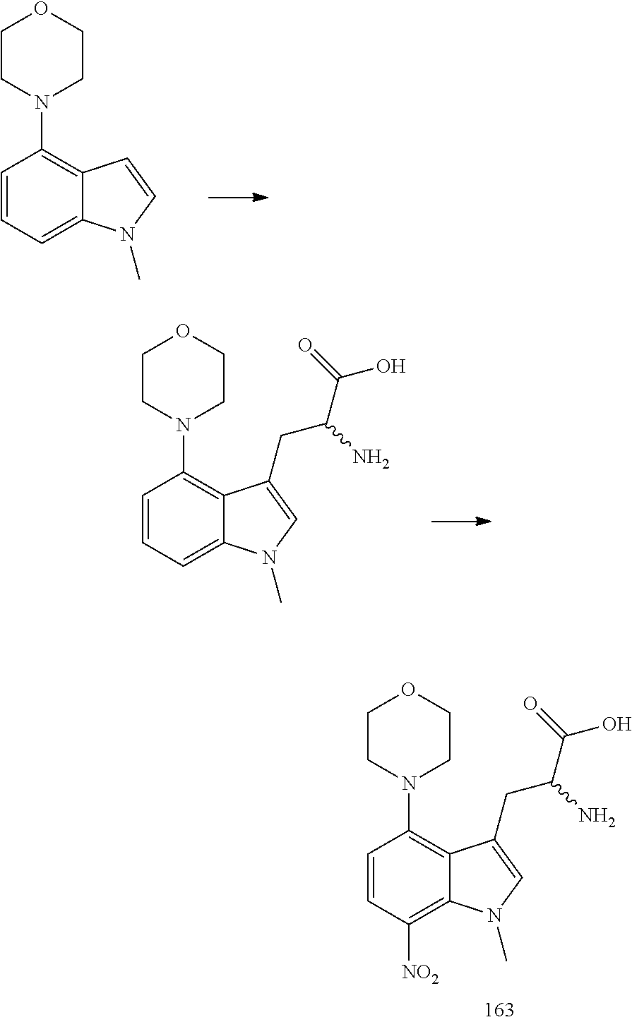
C1=CC=C2C(=C1N1CCOCC1)C=CN2C.C1=CC=C2C(=C1N1CCOCC1)C(CC(C(=O)O)N)=CN2C.C1=CC([NO2])=C2C(=C1N1CCOCC1)C(CC(C(=O)O)N)=CN2C
